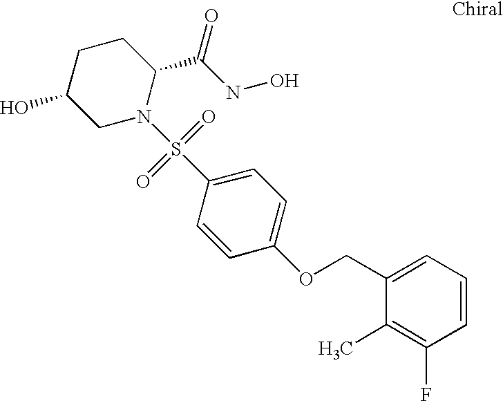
C1C(O)CN(S(C2=CC=C(OCC3=CC=CC(F)=C3C)C=C2)(=O)=O)C(C(NO)=O)C1
